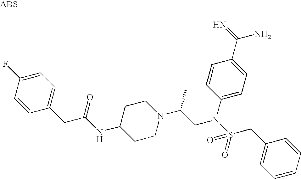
C1(CC(NC2CCN(C(CN(C3=CC=C(C(=N)N)C=C3)S(CC3=CC=CC=C3)(=O)=O)C)CC2)=O)=CC=C(F)C=C1
